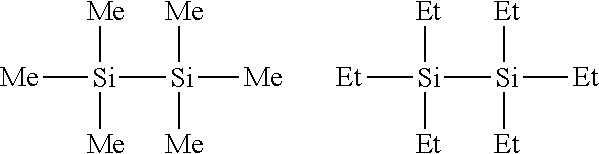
[Me][Si]([Si]([Me])([Me])[Me])([Me])[Me].[Et][Si]([Si]([Et])([Et])[Et])([Et])[Et]
